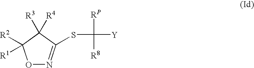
O1N=C(SC([RP])([Y])[R8])C([R4])([R3])C1([R2])[R1]
